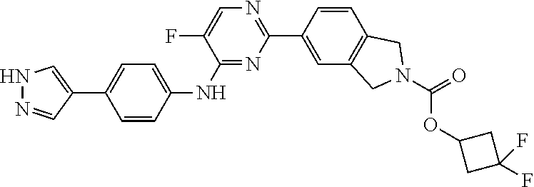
C1=CC(NC2=NC(C3=CC4=C(C=C3)CN(C(=O)OC3CC(F)(F)C3)C4)=NC=C2F)=CC=C1C1=CNN=C1
